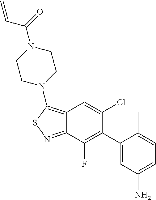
C12=C(N3CCN(C(C=C)=O)CC3)SN=C1C(F)=C(C1=CC(N)=CC=C1C)C(Cl)=C2
